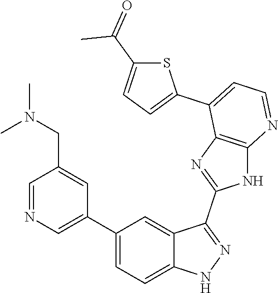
C1=NC=C(C2=CC=C3C(=C2)C(C2=NC4=C(N2)N=CC=C4C2=CC=C(C(=O)C)S2)=NN3)C=C1CN(C)C
